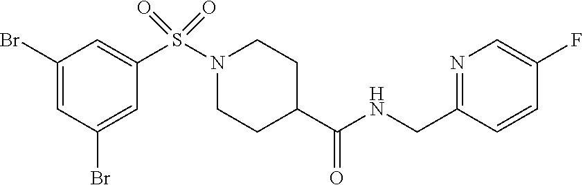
C1(Br)=CC(Br)=CC(S(N2CCC(C(NCC3=NC=C(F)C=C3)=O)CC2)(=O)=O)=C1
